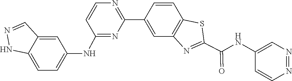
C1=CC2=C(C=C1C1=NC=CC(NC3=CC=C4C(=C3)C=NN4)=N1)N=C(C(NC1=CN=NC=C1)=O)S2
